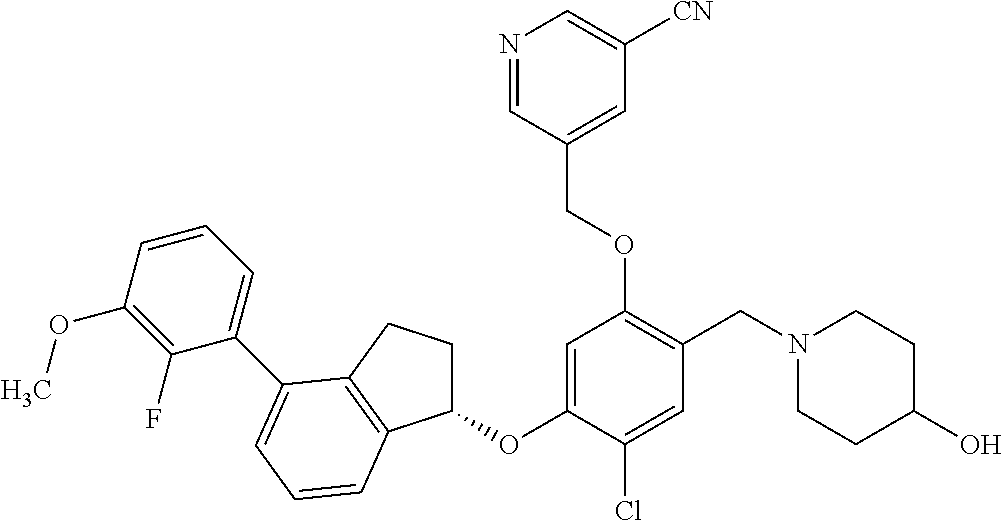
C1=C(OC2CCC3=C2C=CC=C3C2=CC=CC(OC)=C2F)C(Cl)=CC(CN2CCC(O)CC2)=C1OCC1=CC([CN])=CN=C1
